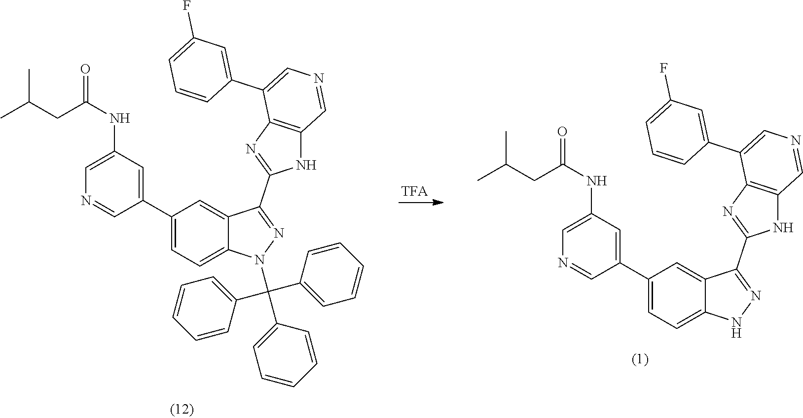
C12=CC(C3=CC(NC(=O)CC(C)C)=CN=C3)=CC=C1N(C(C1=CC=CC=C1)(C1=CC=CC=C1)C1=CC=CC=C1)N=C2C1=NC2=C(N1)C=NC=C2C1=CC(F)=CC=C1.C12=CC(C3=CC(NC(=O)CC(C)C)=CN=C3)=CC=C1NN=C2C1=NC2=C(N1)C=NC=C2C1=CC(F)=CC=C1
